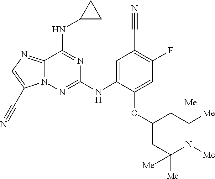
C12=NC=C(C#N)N1N=C(NC1=CC(C#N)=C(F)C=C1OC1CC([Me])([Me])N([Me])C([Me])([Me])C1)N=C2NC1CC1
